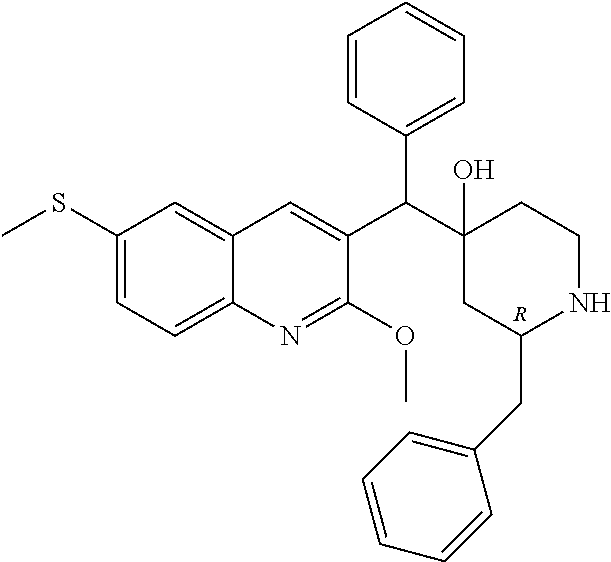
C1(SC)=CC=C2C(=C1)C=C(C(C1(O)CC(CC3=CC=CC=C3)NCC1)C1=CC=CC=C1)C(OC)=N2.[R]
